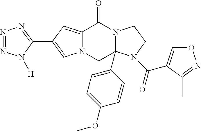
C12=CC(C3=NN=NN3[H])=CN1CC1(C3=CC=C(OC)C=C3)N(C2=O)CCN1C(=O)C1=CON=C1C
